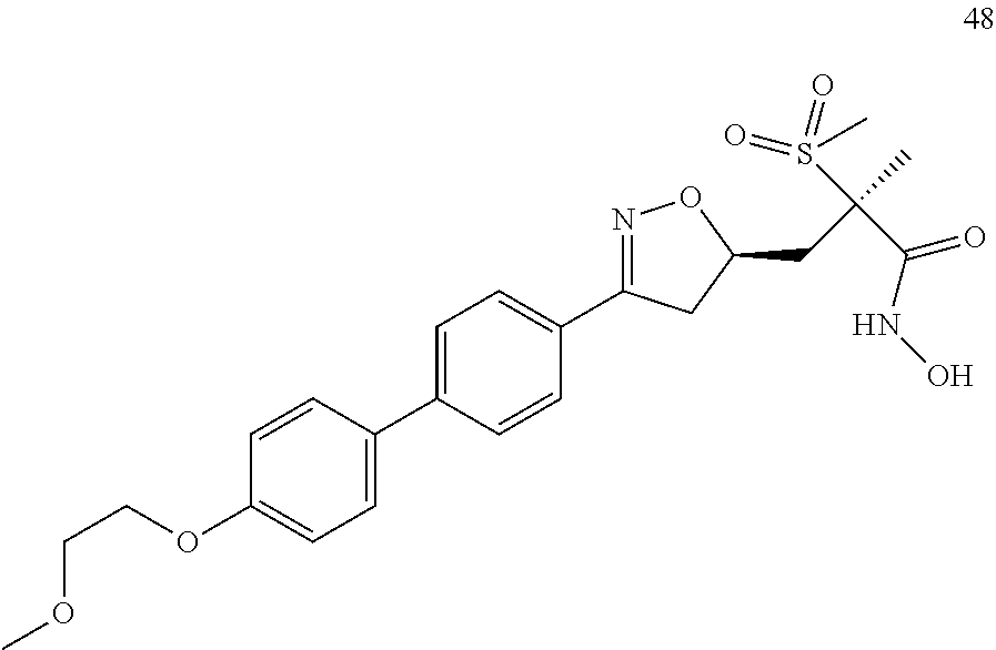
C1=CC(C2=CC=C(C3=NOC(CC(C)(C(NO)=O)S(=O)(=O)C)C3)C=C2)=CC=C1OCCOC
